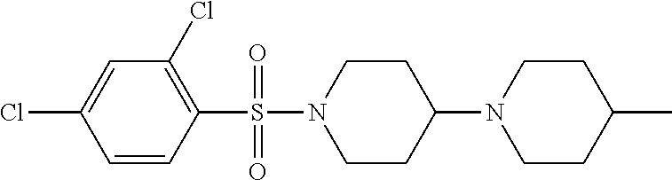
C1=C(Cl)C=CC(S(N2CCC(N3CCC(C)CC3)CC2)(=O)=O)=C1Cl
